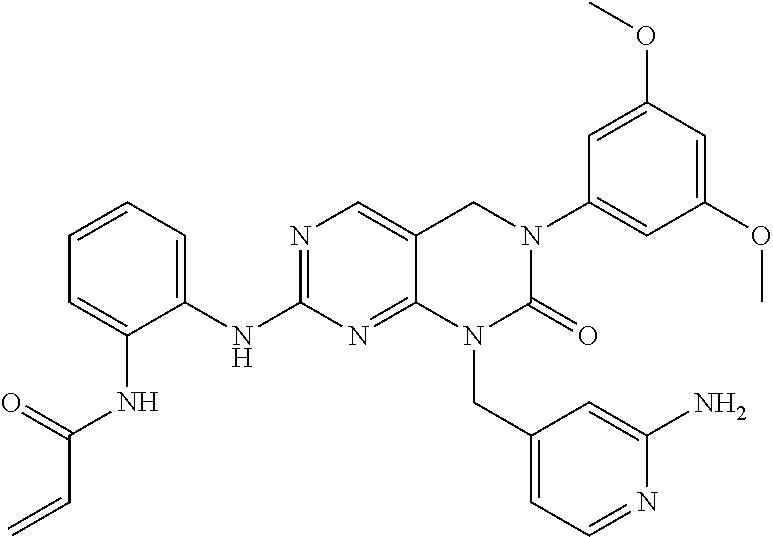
C1(NC2=CC=CC=C2NC(C=C)=O)=NC=C2C(=N1)N(CC1=CC=NC(N)=C1)C(=O)N(C1=CC(OC)=CC(OC)=C1)C2
